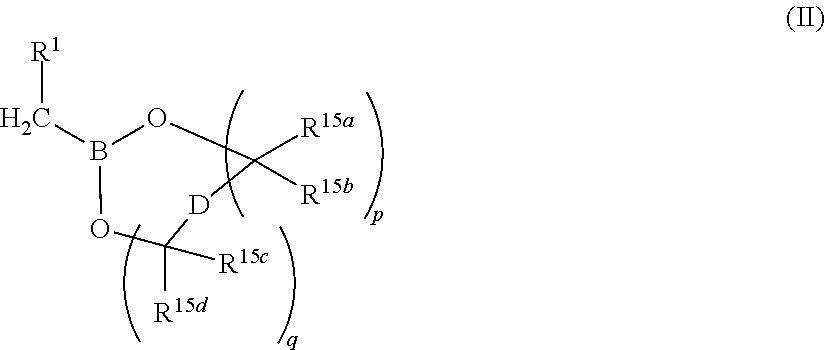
[R1]CB1OC([R15d])([R15c])[D]C([R15a])([R15b])O1
